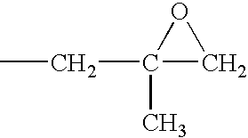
C1(C)(CC)CO1
